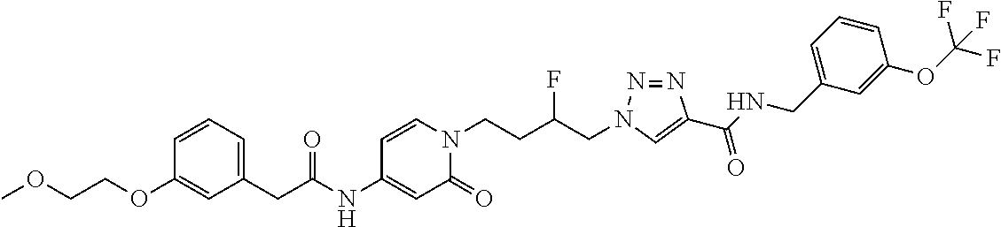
C(NC1=CC(=O)N(CCC(CN2N=NC(C(NCC3=CC=CC(OC(F)(F)F)=C3)=O)=C2)F)C=C1)(=O)CC1=CC=CC(OCCOC)=C1
